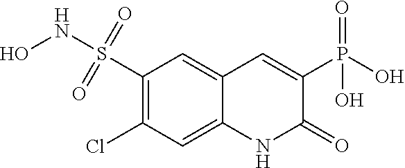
C1(S(NO)(=O)=O)=C(Cl)C=C2C(=C1)C=C(P(O)(=O)O)C(=O)N2
